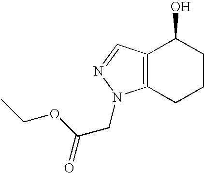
OC1C2=C(CCC1)N(CC(=O)OCC)N=C2
